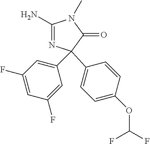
C1=C(OC(F)F)C=CC(C2(C3=CC(F)=CC(F)=C3)N=C(N)N(C)C2=O)=C1
